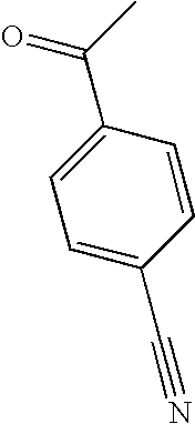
C(C1=CC=C(C#N)C=C1)(C)=O
